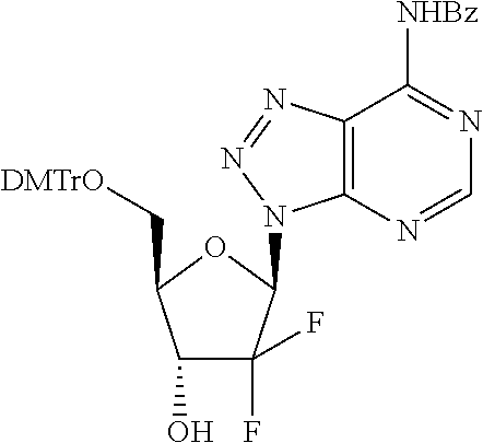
FC1(F)C(O)C(C[DMTrO])OC1N1C2=C(N=N1)C([NHBz])=NC=N2
